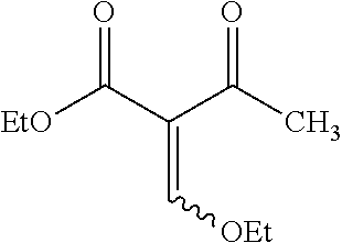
[EtO]C(C(C(C)=O)=C[OEt])=O
